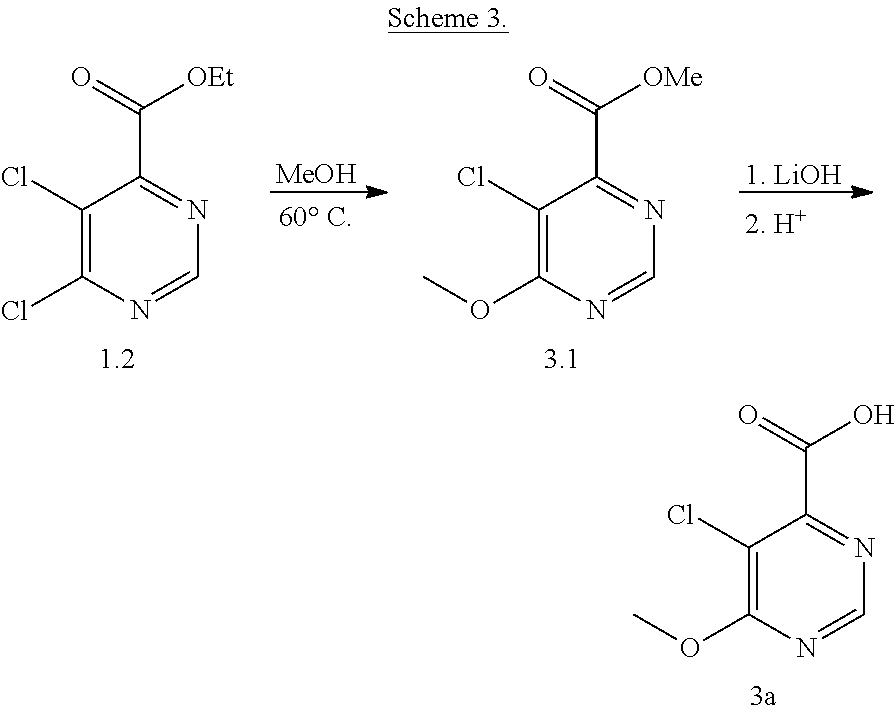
[MeOH].[1. LiOH].C1(Cl)=C(OC)N=CN=C1C(=O)[OMe].C1(Cl)=C(Cl)N=CN=C1C(=O)[OEt].C1(Cl)=C(OC)N=CN=C1C(=O)O
